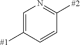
C1=C([#1])C=CC([#2])=N1
